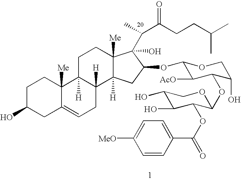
C(CC(C)C)C(C(C)C1(O)C2([Me])C([H])(CC1OC1C([AcO])C(OC3C(OC(=O)C4=CC=C([MeO])C=C4)C(O)C(O)CO3)C(O)CO1)C1([H])C([H])(CC2)C2([Me])C(=CC1)CC(O)CC2)=O
